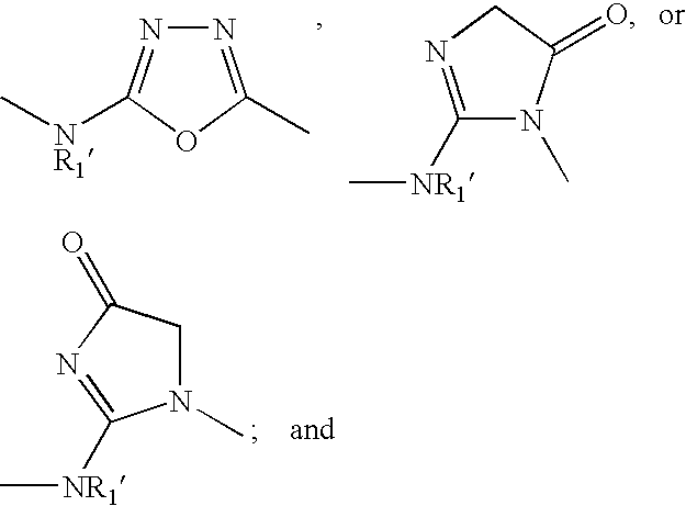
N1=C(C)OC([NR1]C)=N1.C1([NR1]C)=NCC(=O)N1C.N1(C)CC(=O)N=C1[NR1]C
